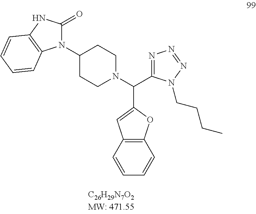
N1(C2CCN(C(C3=NN=NN3CCCC)C3=CC4=C(O3)C=CC=C4)CC2)C(=O)NC2=C1C=CC=C2
